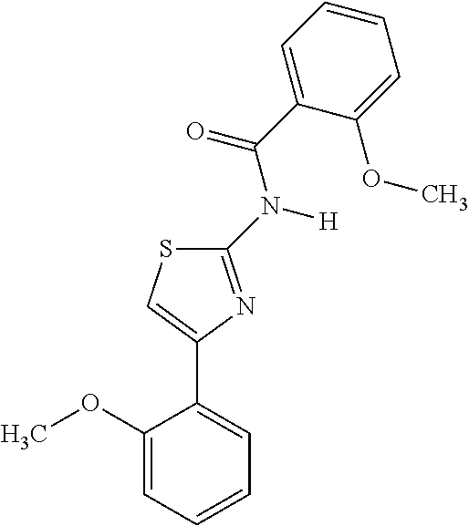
C1(N([H])C(C2=CC=CC=C2OC)=O)=NC(C2=CC=CC=C2OC)=CS1
